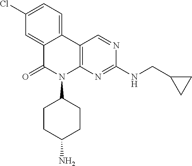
C12=CC(Cl)=CC=C1C1=C(N(C3CCC(N)CC3)C2=O)N=C(NCC2CC2)N=C1
